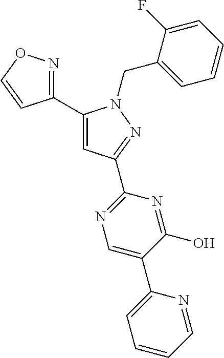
C1(C2=CC(C3=NC=C(C4=CC=CC=N4)C(O)=N3)=NN2CC2=CC=CC=C2F)=NOC=C1
